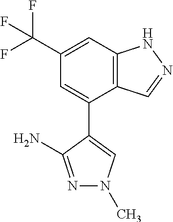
C12=C(C=C(C(F)(F)F)C=C1C1=CN(C)N=C1N)NN=C2
